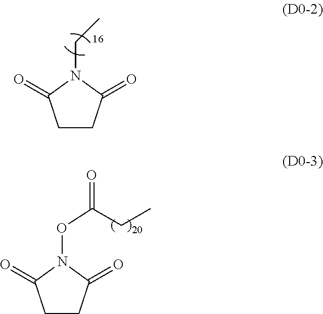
C1CC(=O)N(CC)C1=O.C1CC(=O)N(OC(=O)CC)C1=O
